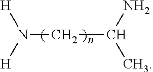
N(CC(C)N)([H])[H]
